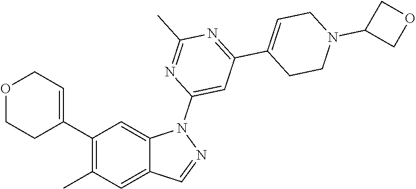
C1(C2=CCOCC2)=C(C)C=C2C(=C1)N(C1=CC(C3=CCN(C4COC4)CC3)=NC(C)=N1)N=C2
